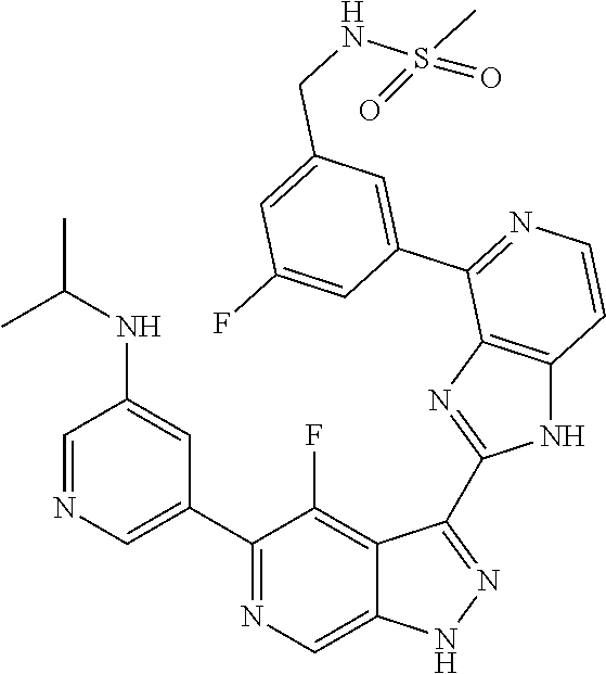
C1=NC=C(C2=NC=C3C(=C2F)C(C2=NC4=C(N2)C=CN=C4C2=CC(CNS(C)(=O)=O)=CC(F)=C2)=NN3)C=C1NC(C)C
